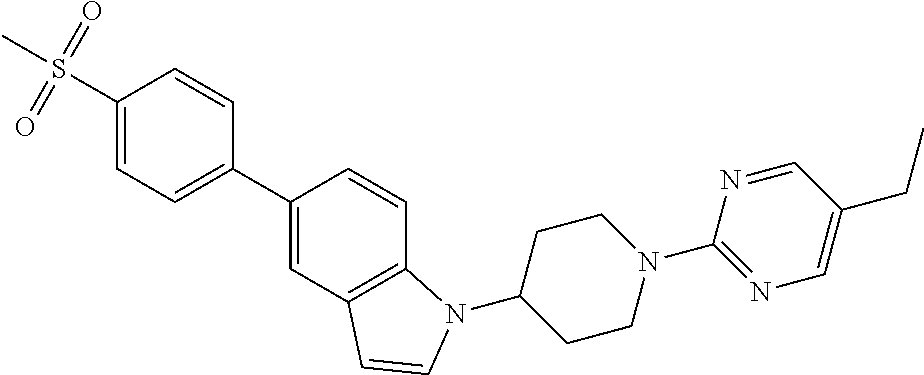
C1=CC(S(C)(=O)=O)=CC=C1C1=CC2=C(C=C1)N(C1CCN(C3=NC=C(CC)C=N3)CC1)C=C2
